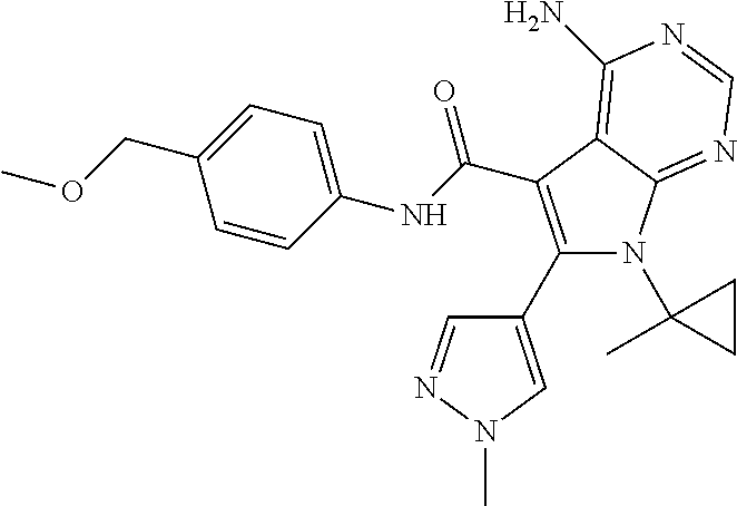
C1(C2=CN(C)N=C2)=C(C(NC2=CC=C(COC)C=C2)=O)C2=C(N)N=CN=C2N1C1(C)CC1
